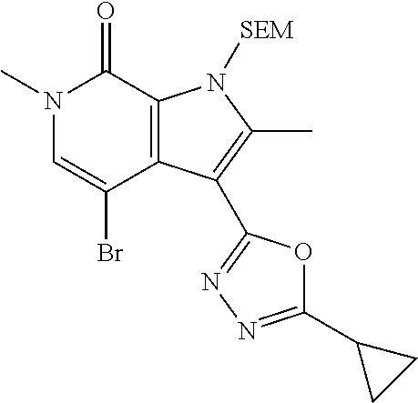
N1(C)C=C(Br)C2=C(C1=O)N([SEM])C(C)=C2C1=NN=C(C2CC2)O1
